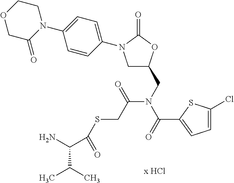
C1C(=O)N(C2=CC=C(N3CC(CN(C(=O)C4=CC=C(Cl)S4)C(CSC(C(N)C(C)C)=O)=O)OC3=O)C=C2)CCO1
